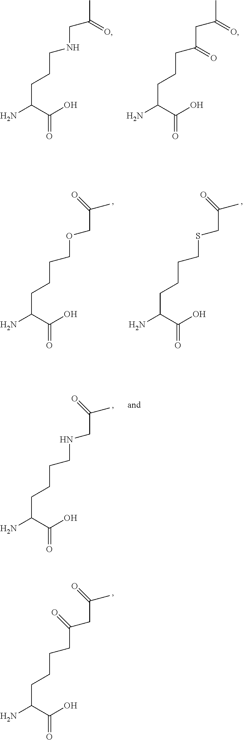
NC(C(O)=O)CCCCC(CC(C)=O)=O.NC(C(O)=O)CCCNCC(=O)C.NC(C(O)=O)CCCC(CC(=O)C)=O.NC(C(O)=O)CCCCOCC(C)=O.NC(C(O)=O)CCCCSCC(C)=O.NC(C(O)=O)CCCCNCC(C)=O
